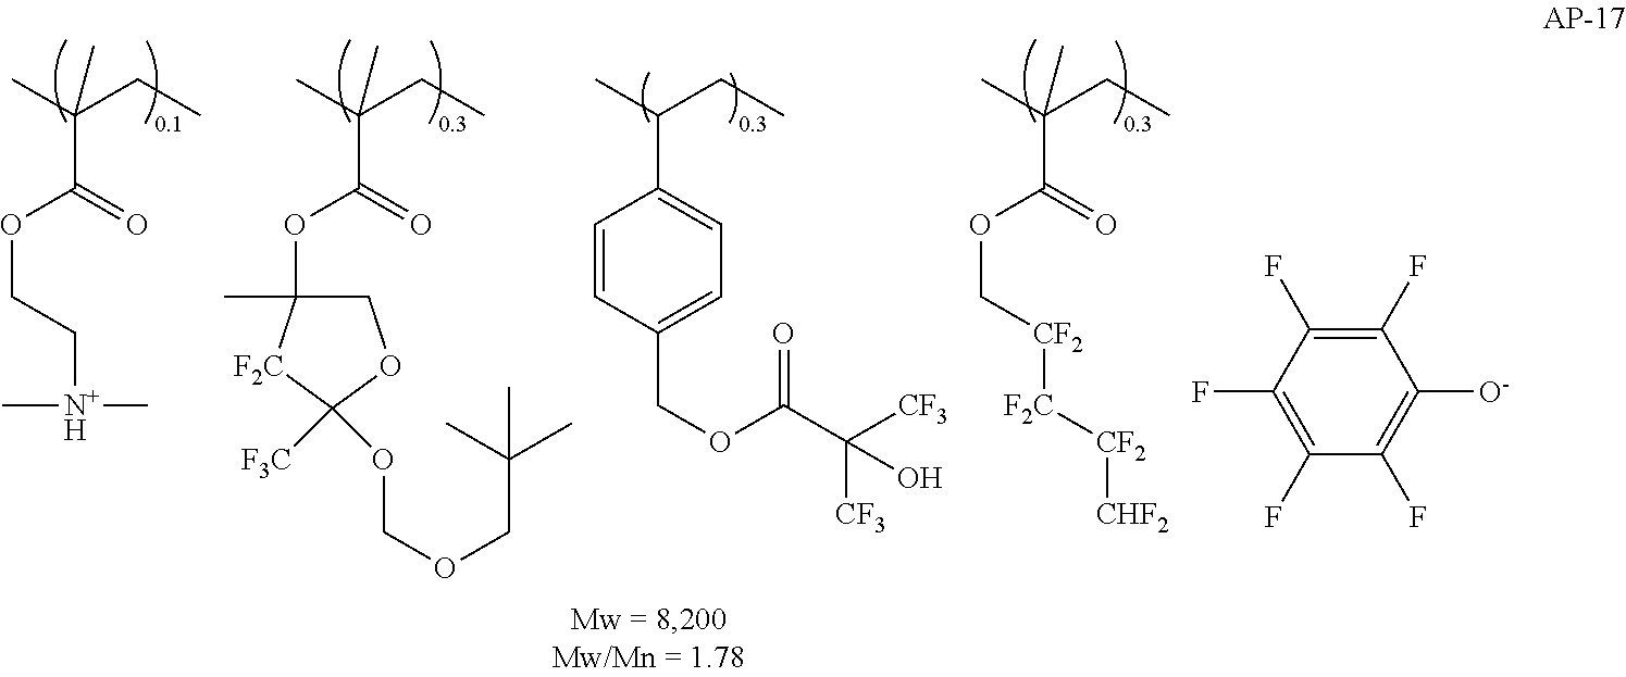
CC(CC)(C(OCC[N+H](C)C)=O)C.CC(CC)(C(OC1(C)COC([F3C])(OCOCC(C)(C)C)[F2C]1)=O)C.CC(CC)C1=CC=C(COC(C([CF3])([CF3])O)=O)C=C1.CC(CC)(C(OC[CF2][F2C][CF2][CHF2])=O)C.C1(F)=C(F)C(F)=C(F)C(F)=C1[O-]
